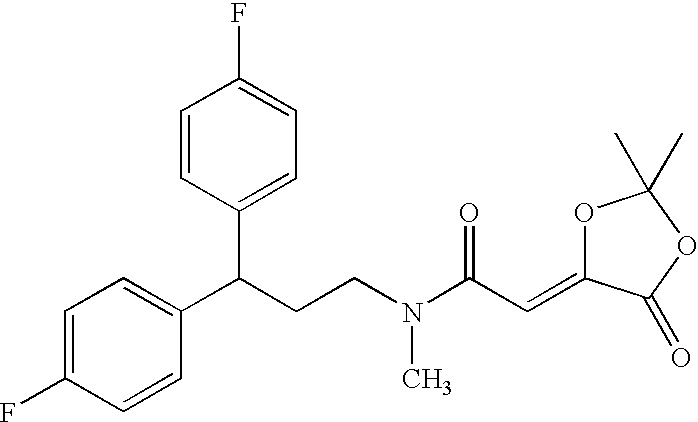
O1C(=CC(N(CCC(C2=CC=C(F)C=C2)C2=CC=C(F)C=C2)C)=O)C(=O)OC1(C)C
